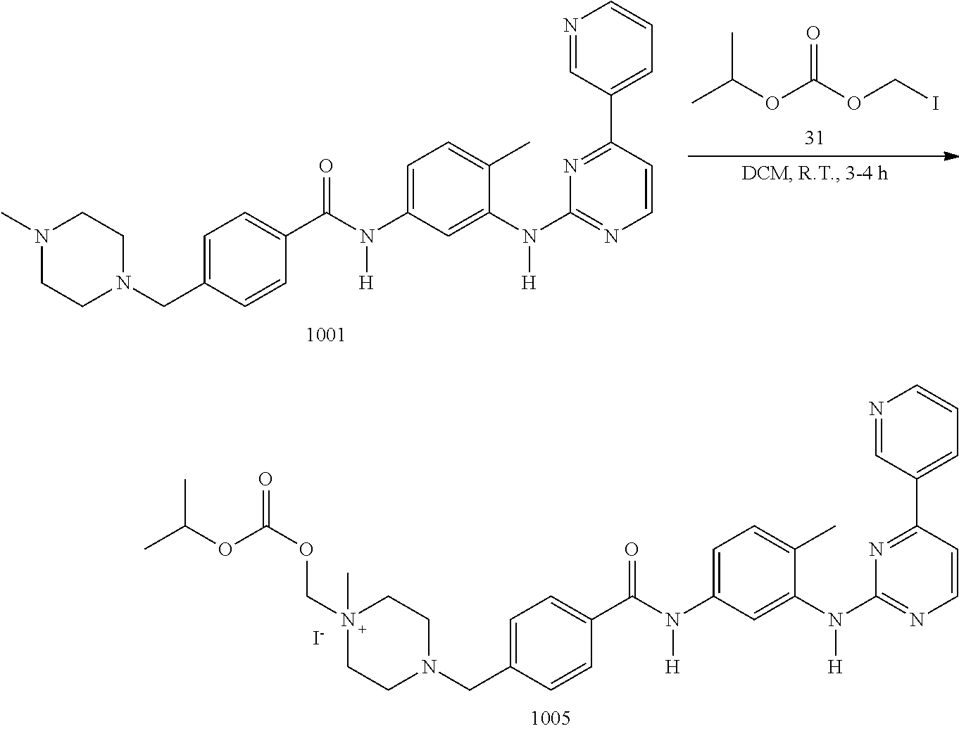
O(C(OCI)=O)C(C)C.N1(C)CCN(CC2=CC=C(C(N(C3=CC=C(C)C(N(C4=NC=CC(C5=CC=CN=C5)=N4)[H])=C3)[H])=O)C=C2)CC1.N1(C)(COC(=O)OC(C)C)CCN(CC2=CC=C(C(N(C3=CC=C(C)C(N(C4=NC=CC(C5=CC=CN=C5)=N4)[H])=C3)[H])=O)C=C2)CC1.[I-]
